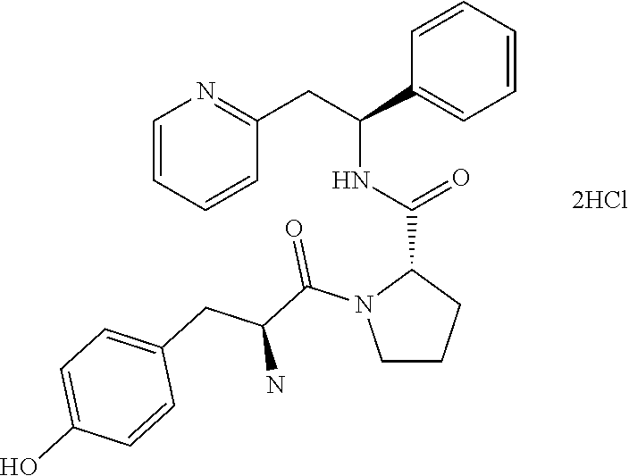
C1=CC=CC(CC(C2=CC=CC=C2)NC(=O)C2N(C(C(CC3=CC=C(O)C=C3)N)=O)CCC2)=N1
